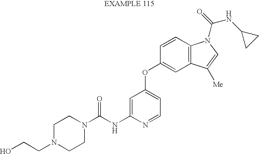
C1N(CCO)CCN(C(NC2=CC(OC3=CC4=C(C=C3)N(C(=O)NC3CC3)C=C4[Me])=CC=N2)=O)C1
